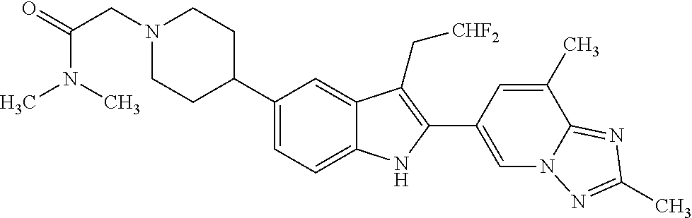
C1(C2CCN(CC(=O)N(C)C)CC2)=CC=C2C(=C1)C(C[CHF2])=C(C1=CN3C(=NC(C)=N3)C(C)=C1)N2
